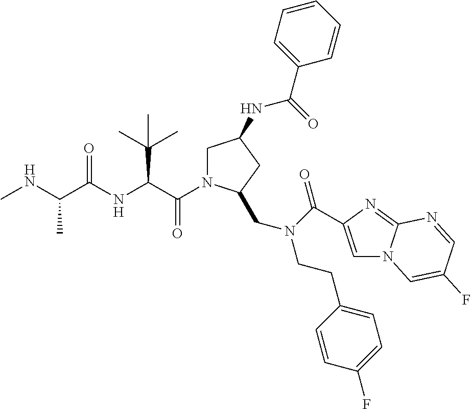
C(=O)(C(C(C)(C)C)NC(=O)C(C)NC)N1CC(NC(C2=CC=CC=C2)=O)CC1CN(CCC1=CC=C(F)C=C1)C(=O)C1=CN2C(=N1)N=CC(F)=C2
